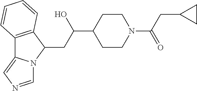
C12=C(C(CC(C3CCN(C(CC4CC4)=O)CC3)O)N3C1=CN=C3)C=CC=C2
